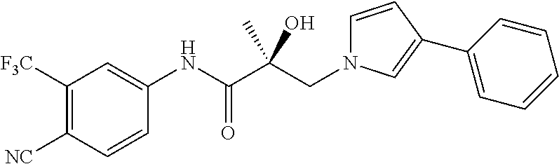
C(C(C(NC1=CC([F3C])=C([NC])C=C1)=O)(O)C)N1C=CC(C2=CC=CC=C2)=C1
